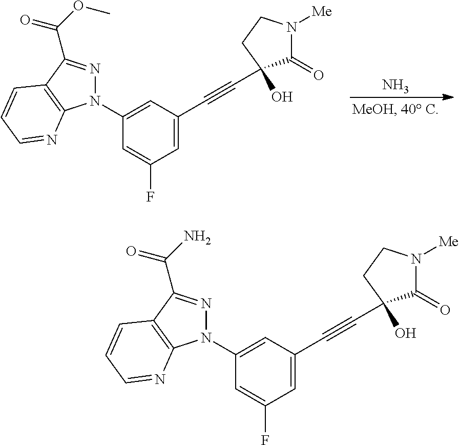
C1=C(C#CC2(O)C(=O)N([Me])CC2)C=C(N2N=C(C(OC)=O)C3=C2N=CC=C3)C=C1F.N.C1=C(C#CC2(O)C(=O)N([Me])CC2)C=C(N2N=C(C(N)=O)C3=C2N=CC=C3)C=C1F
